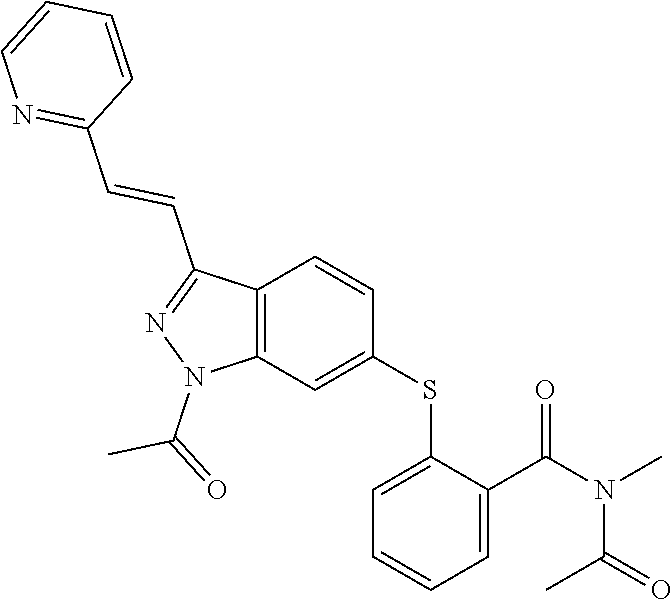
C1(SC2=CC3=C(C=C2)C(C=CC2=NC=CC=C2)=NN3C(=O)C)=CC=CC=C1C(N(C)C(=O)C)=O
